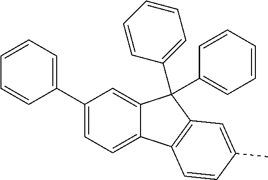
C1(C2=CC=CC=C2)=CC=C2C(=C1)C(C1=CC=CC=C1)(C1=CC=CC=C1)C1=C2C=CC(C)=C1
